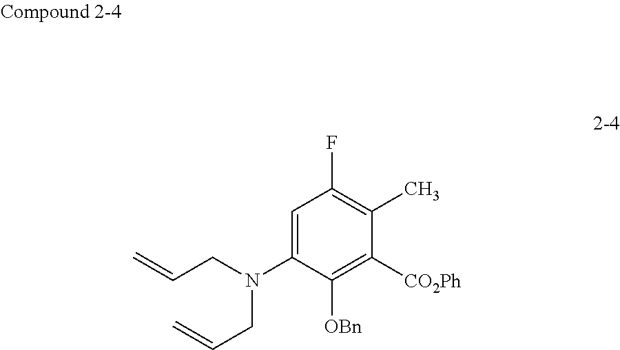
C1=C(N(CC=C)CC=C)C([OBn])=C([CO2Ph])C(C)=C1F
